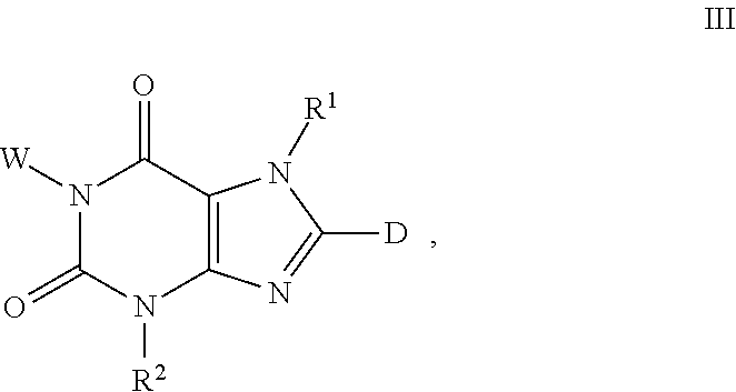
C12=C(N=C([D])N1[R1])N([R2])C(=O)N([W])C2=O
